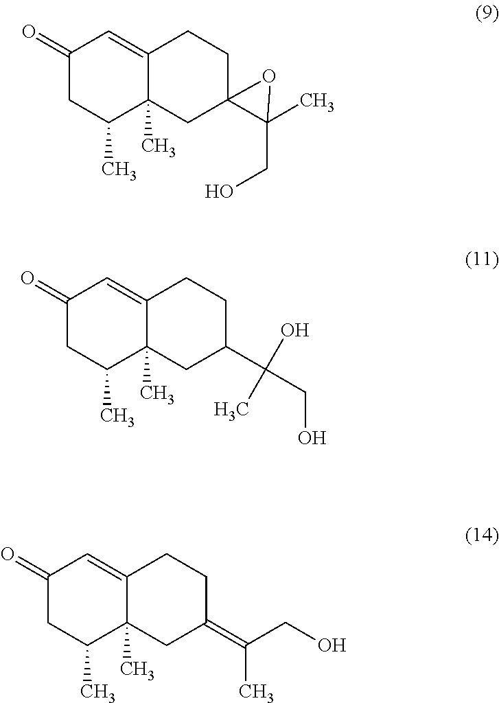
C1(=O)CC(C)C2(C)C(=C1)CCC1(C2)C(C)(CO)O1.C1(=O)CC(C)C2(C)C(=C1)CCC(C(CO)(O)C)C2.C1(=O)CC(C)C2(C)C(=C1)CCC(=C(CO)C)C2
